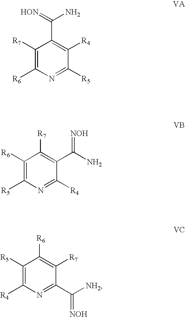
C1([R7])=C([R6])N=C([R5])C([R4])=C1C(=[HON])N.C1([R6])=C([R5])N=C([R4])C(C(N)=[NOH])=C1[R7].C1([R5])=C([R4])N=C(C([NH2])=[NOH])C([R7])=C1[R6]
